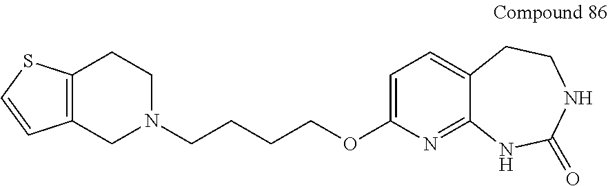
C12=C(CCN(CCCCOC3=CC=C4C(=N3)NC(=O)NCC4)C1)SC=C2
